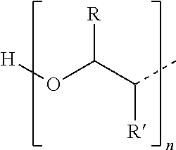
[H]OC(C(C)[R])[R]
